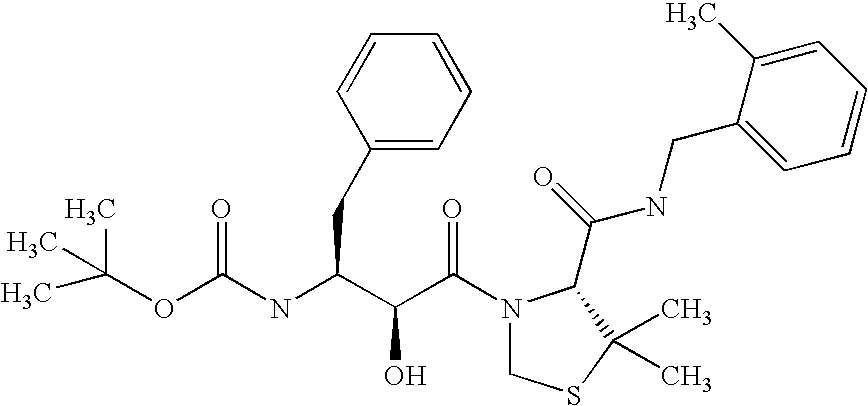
C(NC(C(C(N1CSC(C)(C)C1C(NCC1=CC=CC=C1C)=O)=O)O)CC1=CC=CC=C1)(OC(C)(C)C)=O
